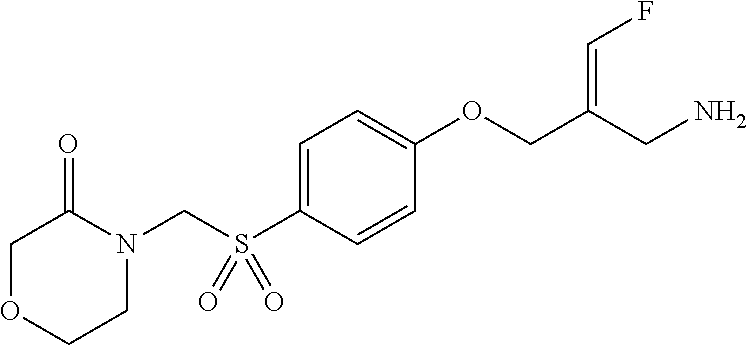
C1=C(S(CN2C(=O)COCC2)(=O)=O)C=CC(OCC(CN)=CF)=C1
